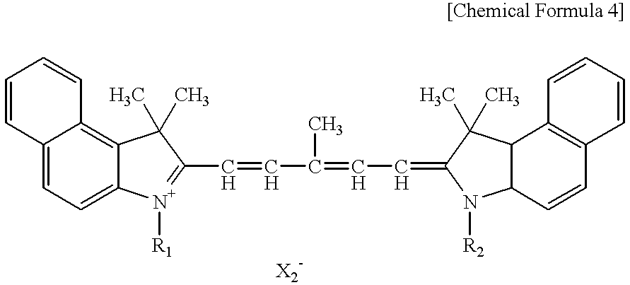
C1=CC2=CC=C3C(=C2C=C1)C(C)(C)C(C=CC(C)=CC=C1N([R2])C2C=CC4=C(C=CC=C4)C2C1(C)C)=[N+]3[R1]
